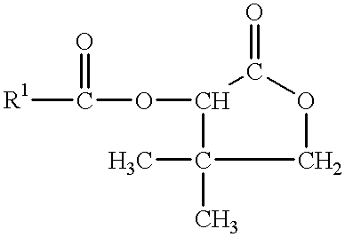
[R1]C(OC1C(=O)OCC1(C)C)=O
